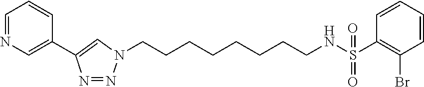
C1=NC=C(C2=CN(CCCCCCCCNS(C3=C(Br)C=CC=C3)(=O)=O)N=N2)C=C1
